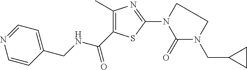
C1(C)=C(C(NCC2=CC=NC=C2)=O)SC(N2CCN(CC3CC3)C2=O)=N1
